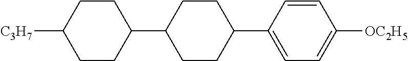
C1CC(C2CCC([C3H7])CC2)CCC1C1=CC=C([OC2H5])C=C1
